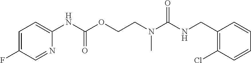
C1=CC=CC(Cl)=C1CNC(N(CCOC(NC1=CC=C(F)C=N1)=O)C)=O
